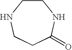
C1CNCCC(=O)N1
